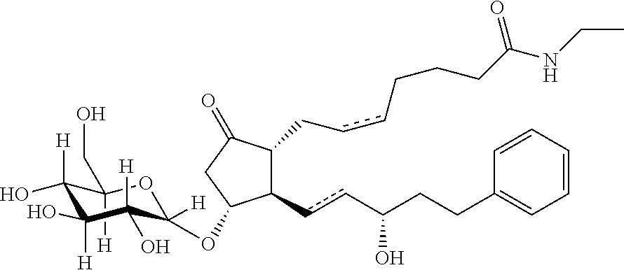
C1([H])(CO)C(O)([H])C([H])(O)C([H])(O)C([H])(OC2C(ccC(CCC3=CC=CC=C3)O)C(CccCCCC(=O)NCC)C(=O)C2)O1
